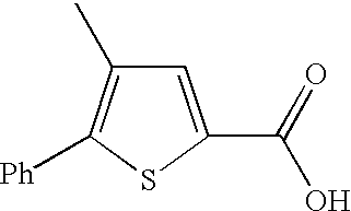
C1=C(C(O)=O)SC([Ph])=C1C
